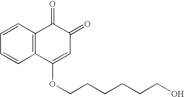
C1=CC=CC2=C1C(=O)C(=O)C=C2OCCCCCCO
